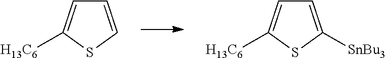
C1=C([SnBu3])SC([H13C6])=C1.C1=CSC([H13C6])=C1
